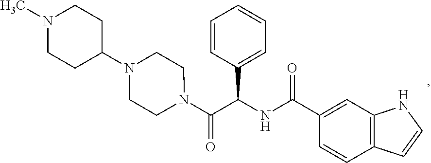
C1=CC2=C(C=C1C(NC(C(=O)N1CCN(C3CCN(C)CC3)CC1)C1=CC=CC=C1)=O)NC=C2
